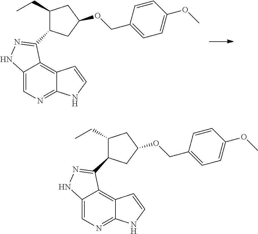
C12=CN=C3C(=C1C(C1C(CC)CC(OCC4=CC=C(OC)C=C4)C1)=NN2)C=CN3.C12=CN=C3C(=C1C(C1C(CC)CC(OCC4=CC=C(OC)C=C4)C1)=NN2)C=CN3
